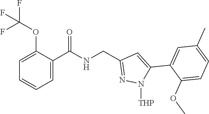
C1=C(C(NCC2=NN([THP])C(C3=CC(C)=CC=C3OC)=C2)=O)C(OC(F)(F)F)=CC=C1
